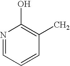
CC1=C(O)N=CC=C1
